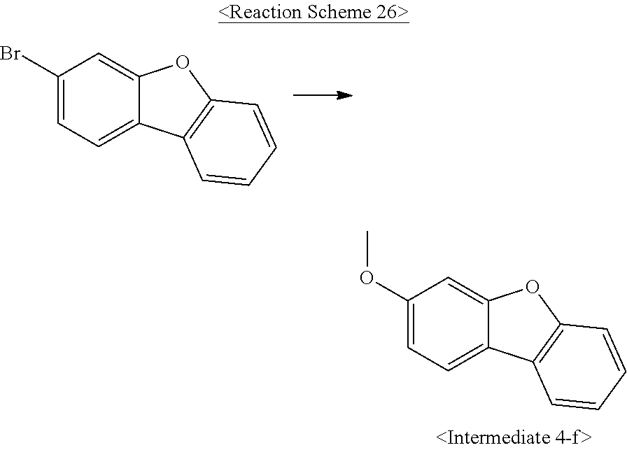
C1(OC)=CC=C2C(=C1)OC1=C2C=CC=C1.C1(Br)=CC=C2C(=C1)OC1=C2C=CC=C1
